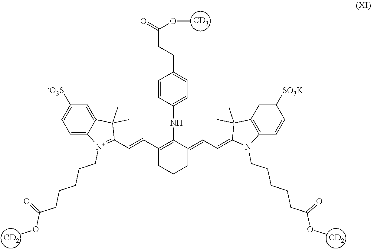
[CD2].[CD2].N(C1=CC=C(CCC(=O)OC)C=C1)C1=C(C=CC2=[N+](CCCCCC(OC)=O)C3=CC=C([-O3S])C=C3C2(C)C)CCCC1=CC=C1N(CCCCCC(OC)=O)C2=C(C1(C)C)C=C([SO3K])C=C2.[CD3]
